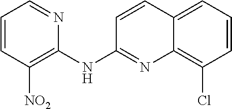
C1=CC([NO2])=C(NC2=NC3=C(Cl)C=CC=C3C=C2)N=C1
